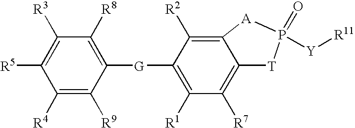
C1([R4])=C([R9])C([G]C2=C([R1])C([R7])=C3C(=C2[R2])[A]P([Y][R11])(=O)[T]3)=C([R8])C([R3])=C1[R5]
